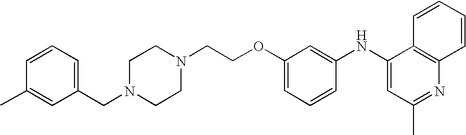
N1(CC2=CC=CC(C)=C2)CCN(CCOC2=CC=CC(NC3=CC(C)=NC4=C3C=CC=C4)=C2)CC1
